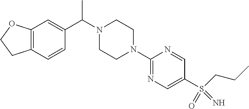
CC(N1CCN(C2=NC=C(S(CCC)(=O)=N)C=N2)CC1)C1=CC2=C(C=C1)CCO2
